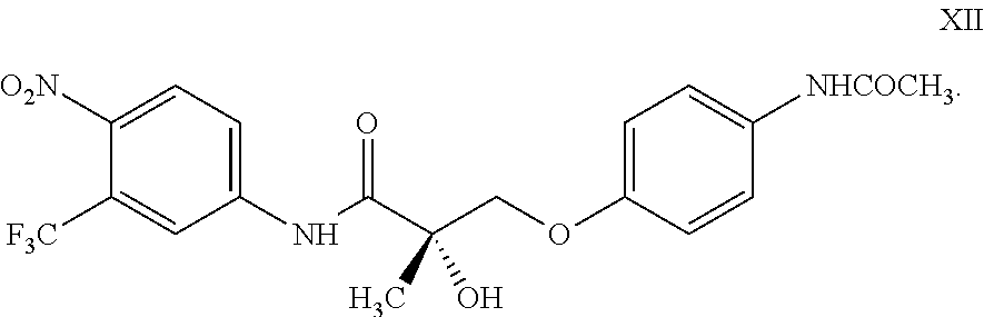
C1(NC(C(COC2=CC=C([NHCOCH3])C=C2)(C)O)=O)=CC=C([O2N])C([F3C])=C1
